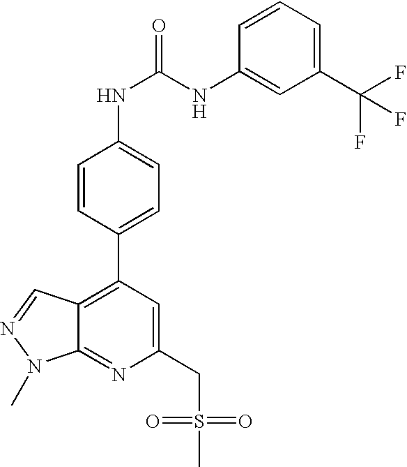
C1(C(F)(F)F)=CC=CC(NC(=O)NC2=CC=C(C3=C4C(=NC(CS(C)(=O)=O)=C3)N(C)N=C4)C=C2)=C1
